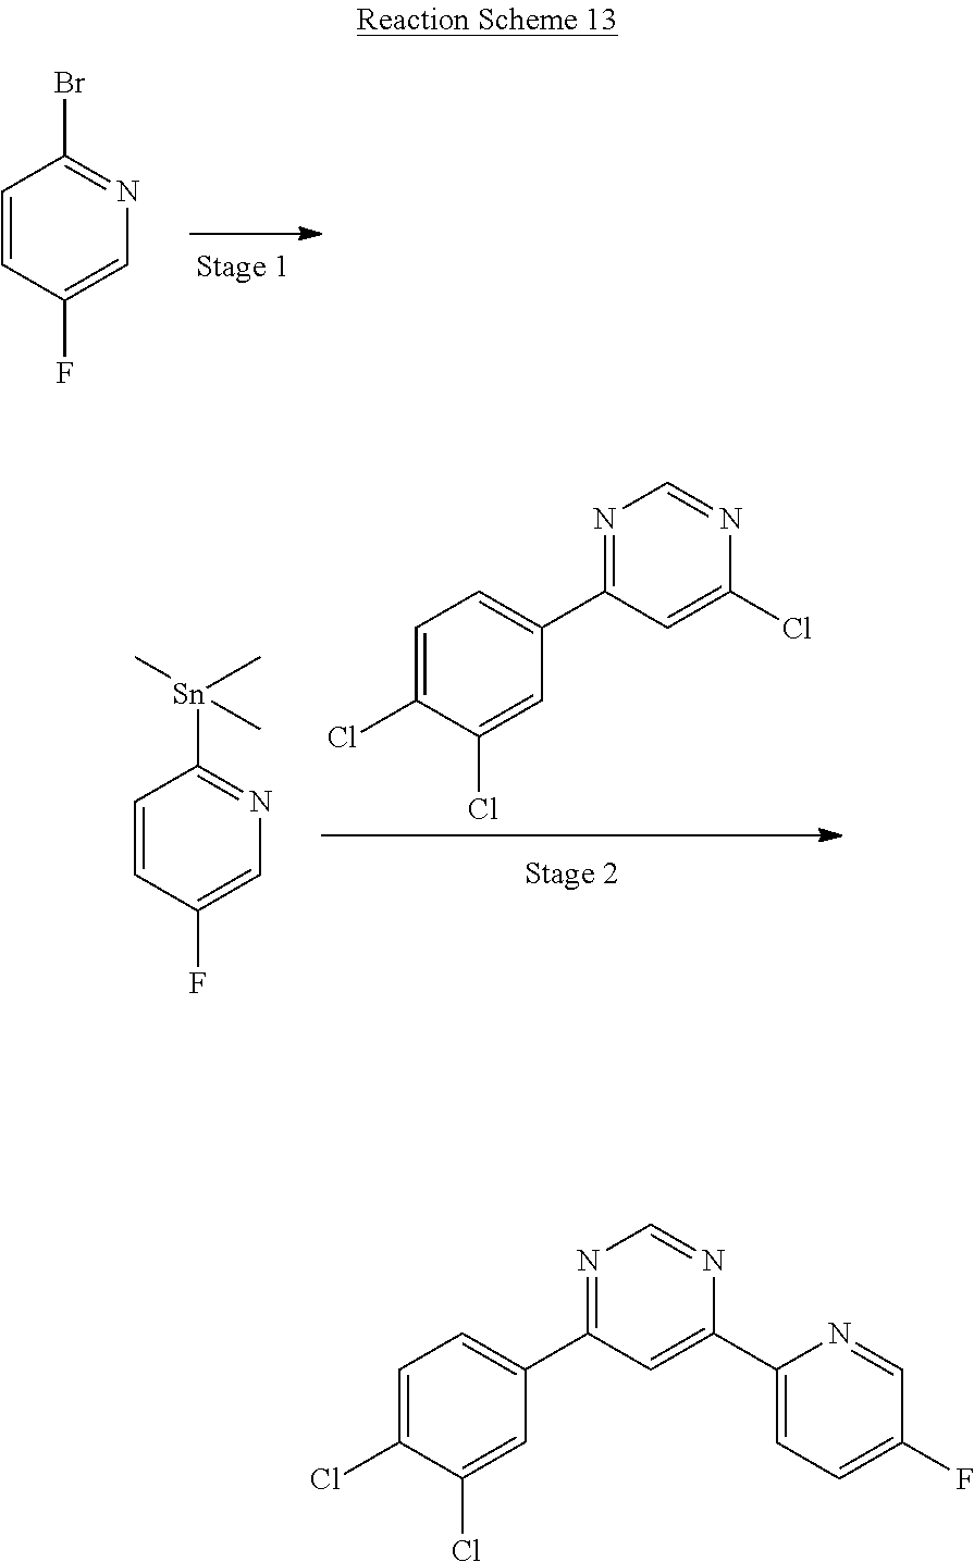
C1=CC(F)=CN=C1Br.C1=C(Cl)C(Cl)=CC(C2=NC=NC(Cl)=C2)=C1.C1=CC(F)=CN=C1[Sn](C)(C)C.C1=C(Cl)C(Cl)=CC(C2=NC=NC(C3=CC=C(F)C=N3)=C2)=C1
